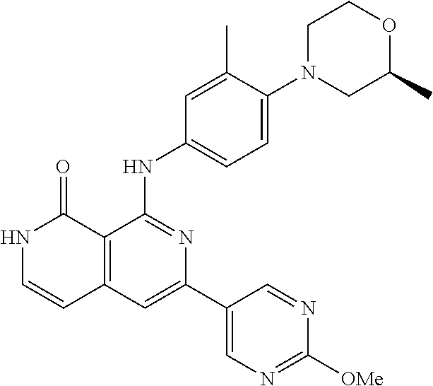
C12=C(C=C(C3=CN=C([OMe])N=C3)N=C1NC1=CC=C(N3CC(C)OCC3)C(C)=C1)C=CNC2=O
